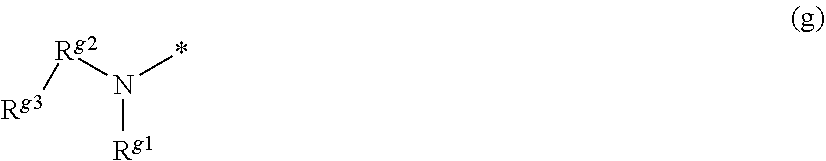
[Rg3][Rg2]N(*)[Rg1]
